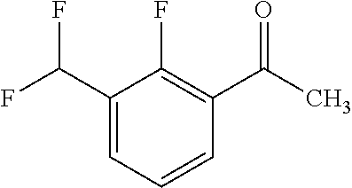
C1(C(F)F)=CC=CC(C(=O)C)=C1F
